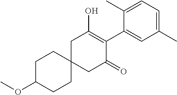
C12(CC(=O)C(C3=CC(C)=CC=C3C)=C(O)C1)CCC(OC)CC2
